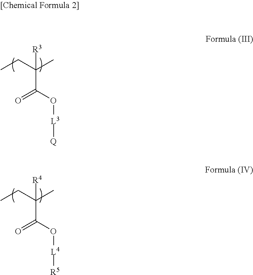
CCC(C)(C(=O)O[L3][Q])[R3].CCC(C)(C(=O)O[L4][R5])[R4]
